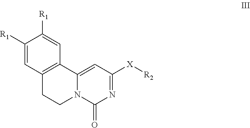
C1([R1])=CC2=C(C=C1[R1])C1=CC([X][R2])=NC(=O)N1CC2
